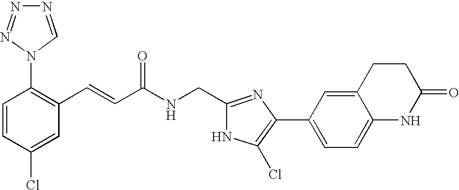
C1=CC(Cl)=CC(C=CC(NCC2=NC(C3=CC=C4C(=C3)CCC(=O)N4)=C(Cl)N2)=O)=C1N1C=NN=N1
